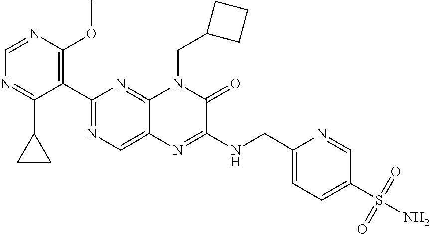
C1=NC(OC)=C(C2=NC=C3C(=N2)N(CC2CCC2)C(=O)C(NCC2=CC=C(S(N)(=O)=O)C=N2)=N3)C(C2CC2)=N1
